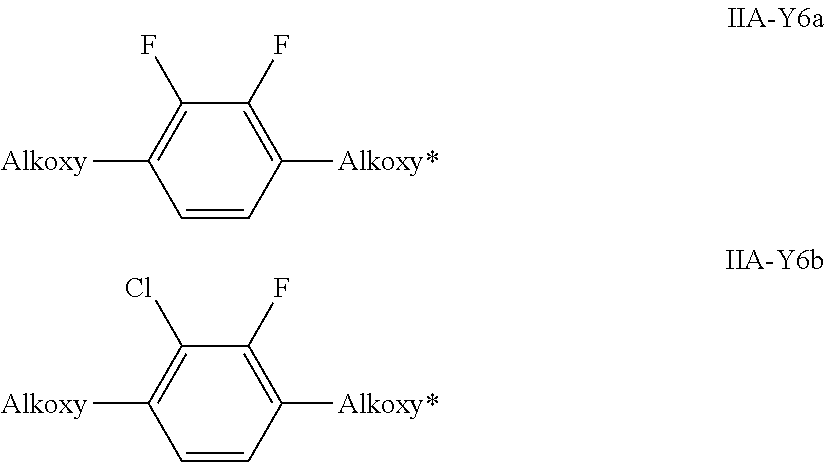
C1(F)=C([Alkoxy])C=CC([Alkoxy*])=C1F.C1(Cl)=C([Alkoxy])C=CC([Alkoxy*])=C1F
